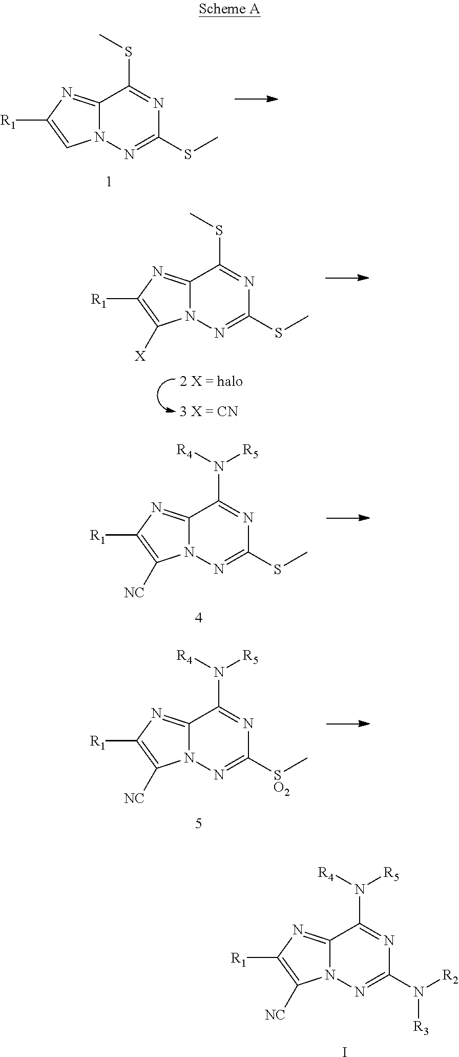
C12=NC([R1])=CN1N=C(SC)N=C2SC.C12=NC([R1])=C([X])N1N=C(SC)N=C2SC.C12=NC([R1])=C([NC])N1N=C(SC)N=C2N([R4])[R5].C12=NC([R1])=C([NC])N1N=C([SO2]C)N=C2N([R4])[R5].C12=NC([R1])=C([NC])N1N=C(N([R2])[R3])N=C2N([R4])[R5].I
